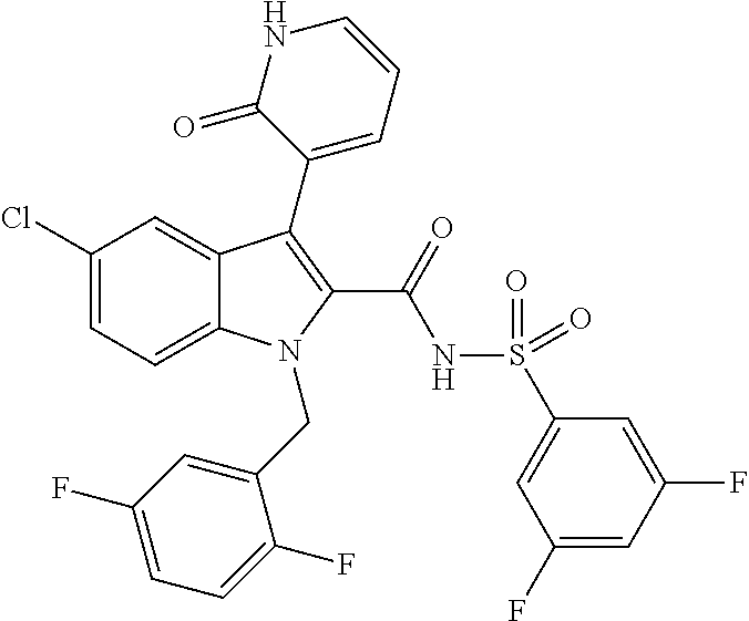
C1(Cl)=CC=C2C(=C1)C(C1=CC=CNC1=O)=C(C(=O)NS(=O)(=O)C1=CC(F)=CC(F)=C1)N2CC1=CC(F)=CC=C1F
